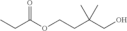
CCC(OCCC(CO)(C)C)=O
